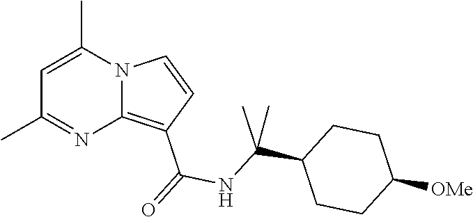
C1=C(C)N2C(=C(C(=O)NC(C3CCC([OMe])CC3)(C)C)C=C2)N=C1C
